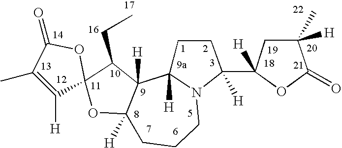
C1(C)=C([H])C2(OC1=O)OC1([H])C([H])(C2CC)C2([H])N(CCC1)C(C1([H])OC(=O)C(C)([H])C1)([H])CC2
